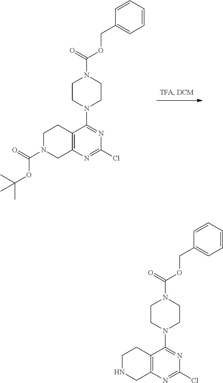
C12=C(N=C(Cl)N=C1N1CCN(C(OCC3=CC=CC=C3)=O)CC1)CN(C(=O)OC(C)(C)C)CC2.C12=C(N=C(Cl)N=C1N1CCN(C(OCC3=CC=CC=C3)=O)CC1)CNCC2
